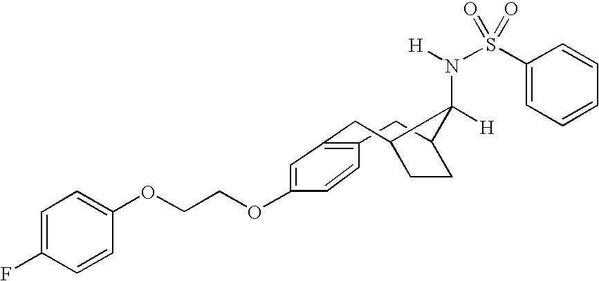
C1C2CCC(CC3=C1C=CC(OCCOC1=CC=C(F)C=C1)=C3)C2([H])N(S(=O)(=O)C1=CC=CC=C1)[H]
